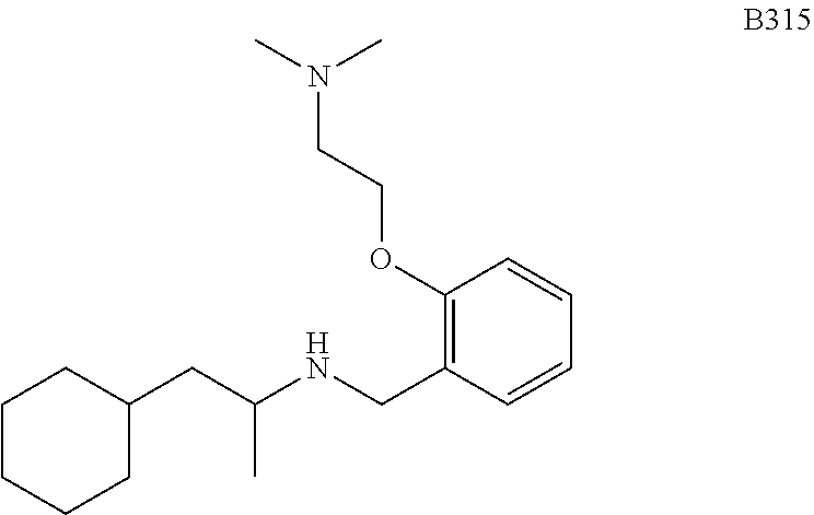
C1CCCCC1CC(NCC1=C(OCCN(C)C)C=CC=C1)C
